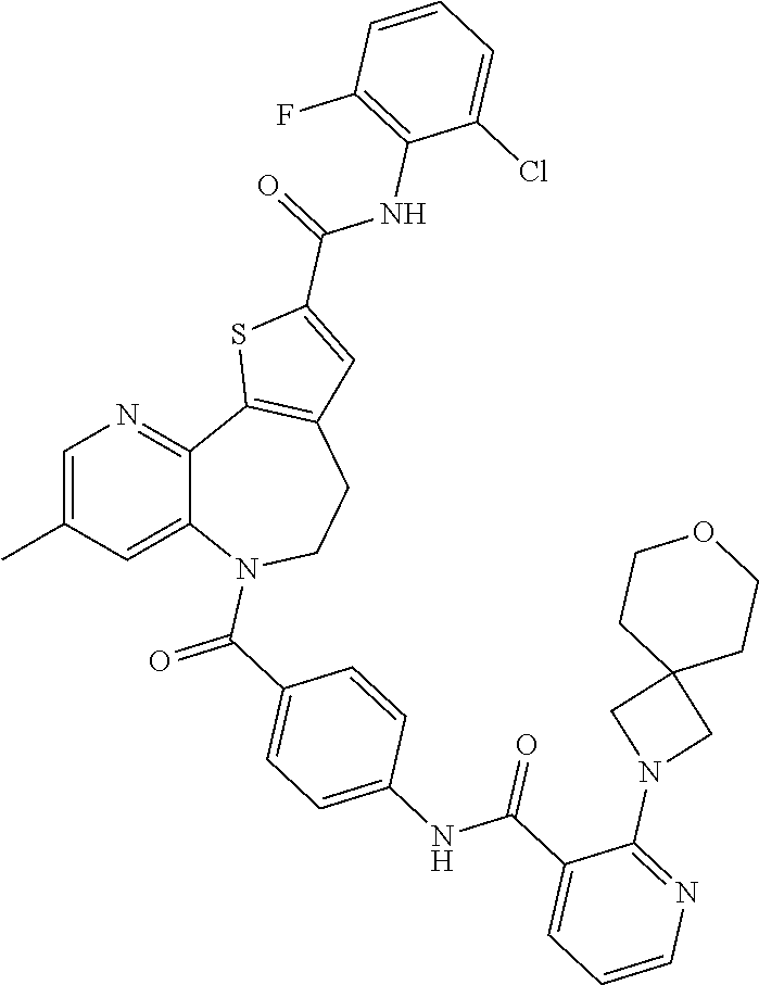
C12=CC(C)=CN=C1C1=C(CCN2C(=O)C2=CC=C(NC(C3=CC=CN=C3N3CC4(C3)CCOCC4)=O)C=C2)C=C(C(NC2=C(F)C=CC=C2Cl)=O)S1
